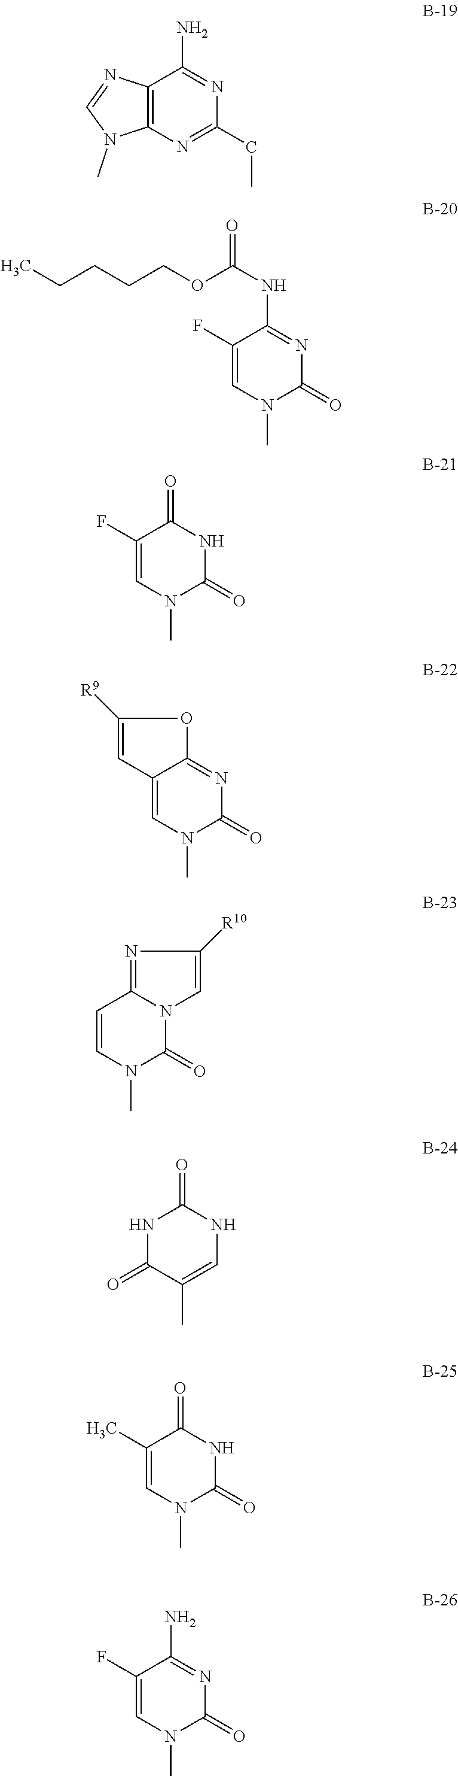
C12=C(N=C(CC)N=C1N)N(C)C=N2.C1(F)=CN(C)C(=O)N=C1NC(=O)OCCCCC.C1(F)=CN(C)C(=O)NC1=O.C12=CN(C)C(=O)N=C1OC([R9])=C2.C1=CN(C)C(=O)N2C1=NC([R10])=C2.C1(C)=CN(C)C(=O)NC1=O.C1(F)=CN(C)C(=O)N=C1N.N1C(=O)C(C)=CNC1=O
